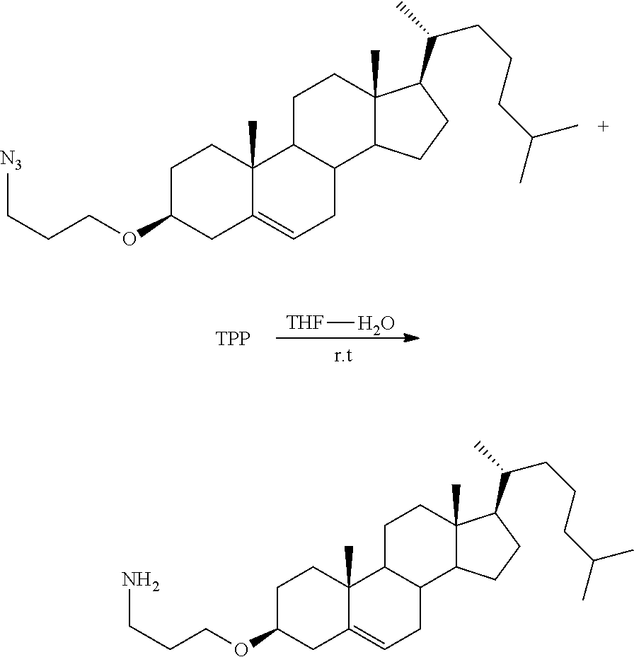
[THF]O.[TPP].C1C(OCCC[N3])CC2=CCC3C(C2(C)C1)CCC1(C)C3CCC1C(C)CCCC(C)C.C1C(OCCCN)CC2=CCC3C(C2(C)C1)CCC1(C)C3CCC1C(C)CCCC(C)C
